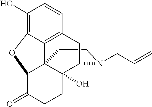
C1CN(CC=C)C2C3(O)C14C1=C(C=CC(O)=C1OC4C(=O)CC3)C2
